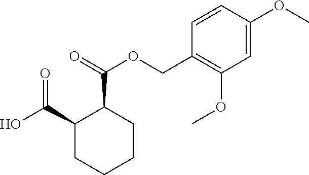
C(=O)(OCC1=C(OC)C=C(OC)C=C1)C1C(C(O)=O)CCCC1
